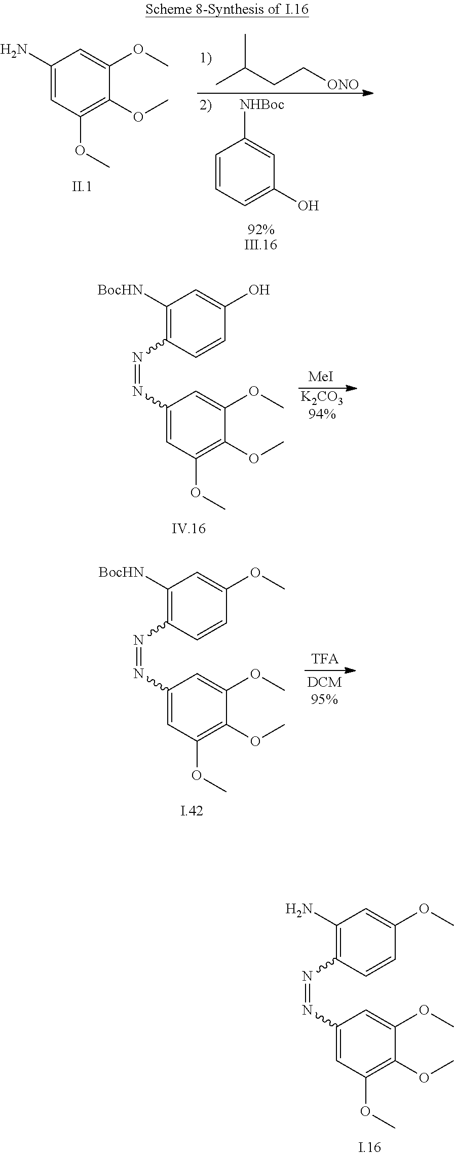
CC(CC[ONO])C.C1=CC=C(O)C=C1[NHBoc].C1(N)=CC(OC)=C(OC)C(OC)=C1.C1([BocHN])=C(N=NC2=CC(OC)=C(OC)C(OC)=C2)C=CC(OC)=C1.C1(N)=C(N=NC2=CC(OC)=C(OC)C(OC)=C2)C=CC(OC)=C1.[K2CO394%].C1([BocHN])=C(N=NC2=CC(OC)=C(OC)C(OC)=C2)C=CC(O)=C1.[MeI]
